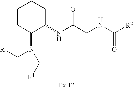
C1CC(N(C[R1])C[R1])C(NC(CNC([R2])=O)=O)CC1
